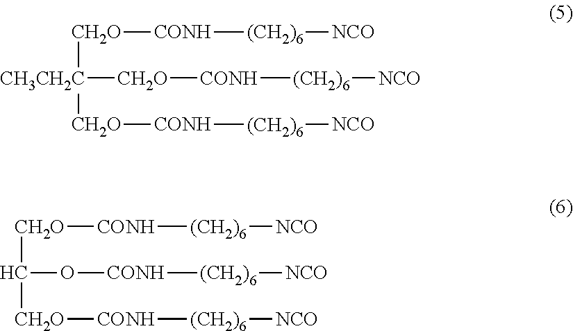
[CH2O]([CH3CH2C]([CH2O][CONH][(CH2)6][NCO])[CH2O][CONH][(CH2)6][NCO])[CONH][(CH2)6][NCO].[CH2O](C([CH2O][CONH][(CH2)6][NCO])O[CONH][(CH2)6][NCO])[CONH][(CH2)6][NCO]
